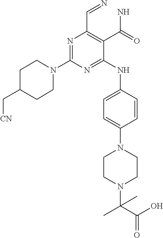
N1=C(N2CCC(C[CN])CC2)N=C(NC2=CC=C(N3CCN(C(C(=O)O)(C)C)CC3)C=C2)C(C(N)=O)=C1C=N
